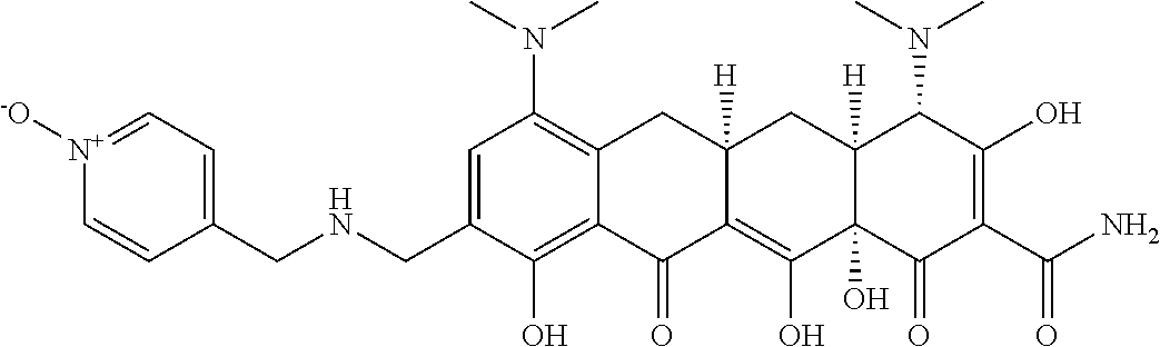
C1=C(CNCC2=CC=[N+]([-O])C=C2)C(O)=C2C(=C1N(C)C)CC1([H])C(=C(O)C3(O)C([H])(C1)C(N(C)C)C(O)=C(C(N)=O)C3=O)C2=O
